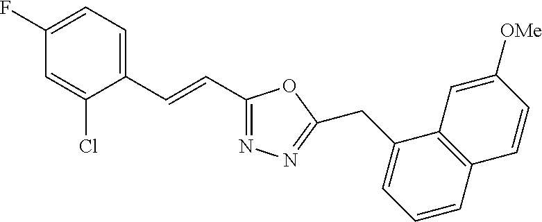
C1(F)=CC=C(C=CC2=NN=C(CC3=CC=CC4=C3C=C([OMe])C=C4)O2)C(Cl)=C1
